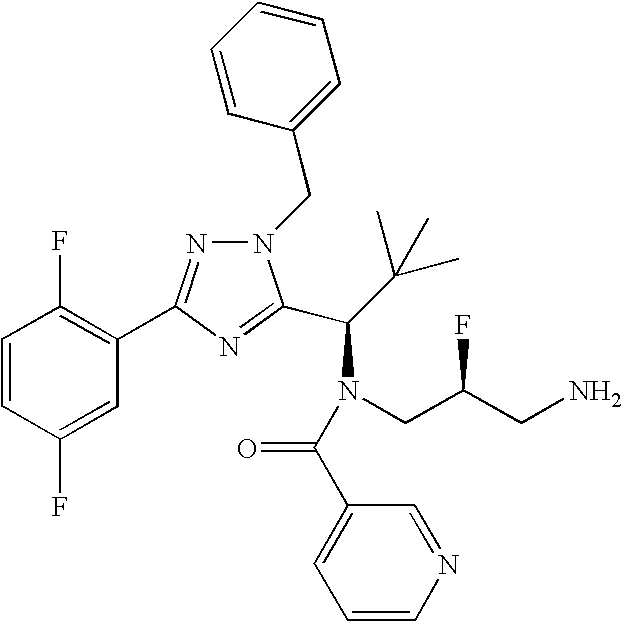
C1=CC(F)=CC(C2=NN(CC3=CC=CC=C3)C(C(N(CC(CN)F)C(=O)C3=CC=CN=C3)C(C)(C)C)=N2)=C1F
